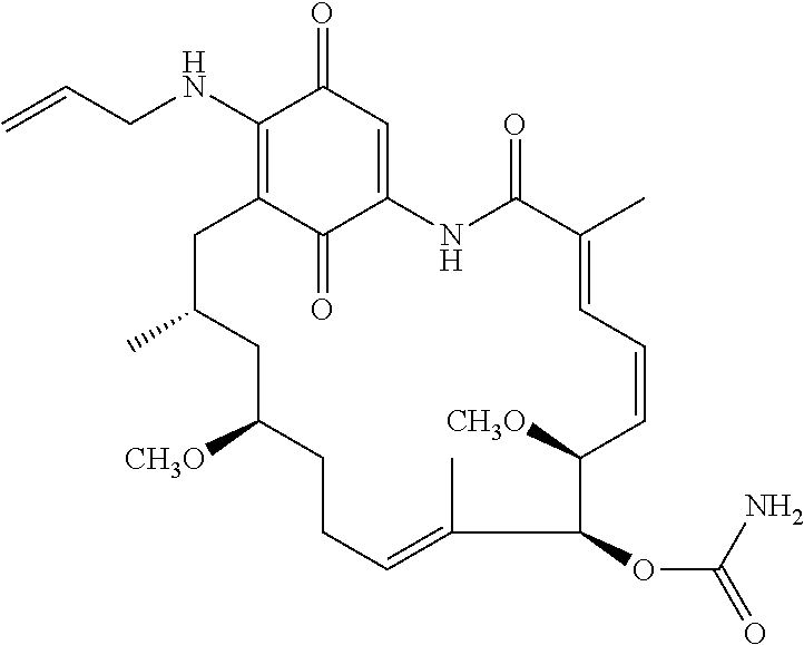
C1(NCC=C)=C2C(=O)C(=CC1=O)NC(=O)C(C)=CC=CC([CH3O])C(OC(N)=O)C(C)=CCCC([CH3O])CC(C)C2
